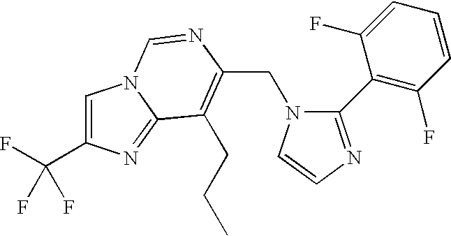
C(N1C(C2=C(F)C=CC=C2F)=NC=C1)C1=C(CCC)C2=NC(C(F)(F)F)=CN2C=N1
